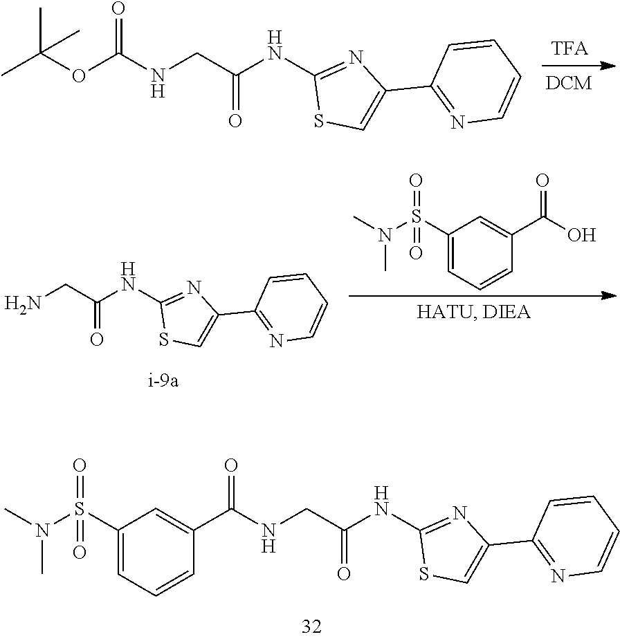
CC(OC(NCC(NC1=NC(C2=NC=CC=C2)=CS1)=O)=O)(C)C.NCC(NC1=NC(C2=NC=CC=C2)=CS1)=O.CN(S(C1=CC=CC(C(O)=O)=C1)(=O)=O)C.N(CC(NC1=NC(C2=NC=CC=C2)=CS1)=O)C(=O)C1=CC(S(=O)(=O)N(C)C)=CC=C1
